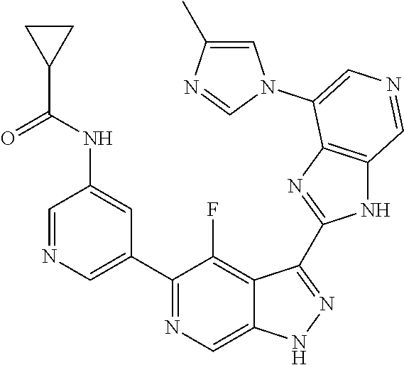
C1(C2=CN=CC(NC(C3CC3)=O)=C2)=NC=C2C(=C1F)C(C1=NC3=C(N1)C=NC=C3N1C=C(C)N=C1)=NN2
